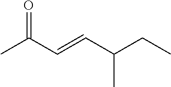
CC(C=CC(CC)C)=O
